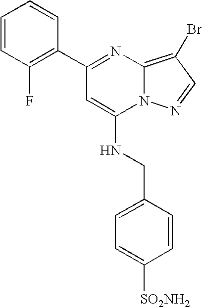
C1=CC(F)=C(C2=NC3=C(Br)C=NN3C(NCC3=CC=C([SO2NH2])C=C3)=C2)C=C1
